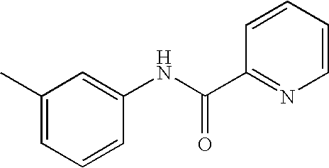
CC1=CC=CC(NC(C2=NC=CC=C2)=O)=C1
